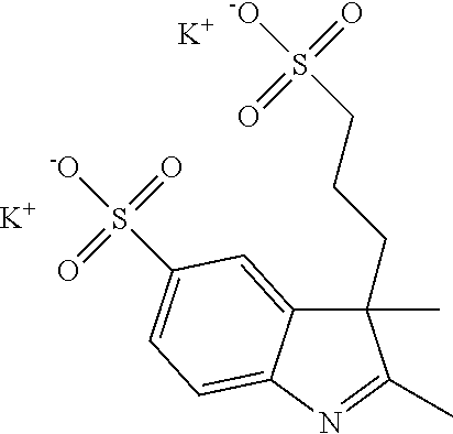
C1(C)(CCCS([-O])(=O)=O)C2=CC(S([-O])(=O)=O)=CC=C2N=C1C.[K].[K]
